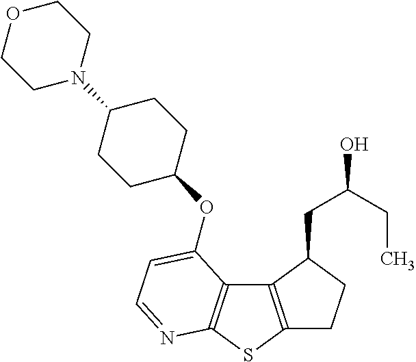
C1C2=C(C(CC(O)CC)C1)C1=C(S2)N=CC=C1OC1CCC(N2CCOCC2)CC1
